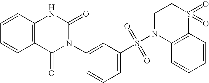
C1=CC2=C(C=C1)C(=O)N(C1=CC(S(N3C4=C(C=CC=C4)S(=O)(=O)CC3)(=O)=O)=CC=C1)C(=O)N2
